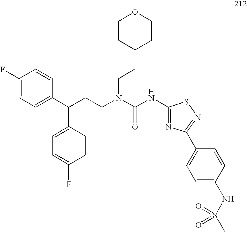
C1=C(F)C=CC(C(CCN(C(NC2=NC(C3=CC=C(NS(C)(=O)=O)C=C3)=NS2)=O)CCC2CCOCC2)C2=CC=C(F)C=C2)=C1
